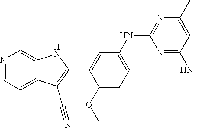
C1=C(NC2=NC(C)=CC(NC)=N2)C=C(C2=C(C#N)C3=CC=NC=C3N2)C(OC)=C1
